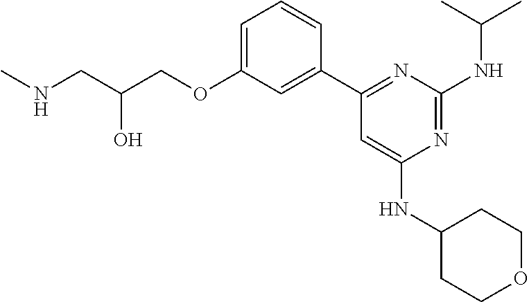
C1=C(OCC(CNC)O)C=C(C2=NC(NC(C)C)=NC(NC3CCOCC3)=C2)C=C1
